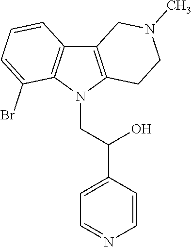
C12=C(N(CC(C3=CC=NC=C3)O)C3=C1C=CC=C3Br)CCN(C)C2
